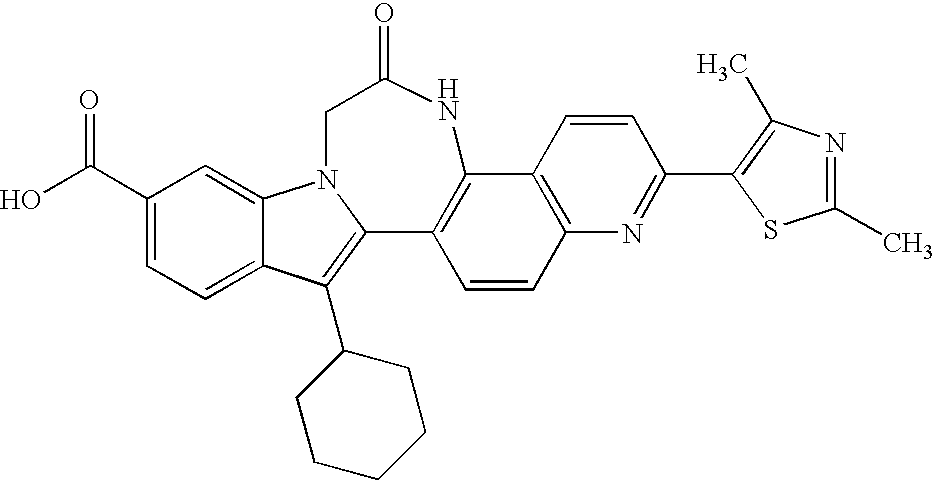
C1(C(=O)O)=CC=C2C(=C1)N1C(=C2C2CCCCC2)C2=C(C3=C(C=C2)N=C(C2=C(C)N=C(C)S2)C=C3)NC(=O)C1
